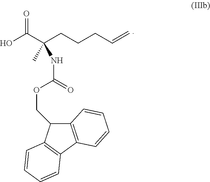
C12=C(C3=C(C1COC(NC(C)(CCCC=C)C(O)=O)=O)C=CC=C3)C=CC=C2
